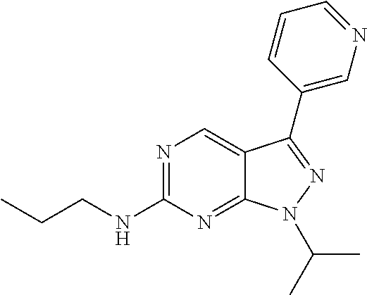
N1=C(NCCC)N=C2C(=C1)C(C1=CN=CC=C1)=NN2C(C)C
